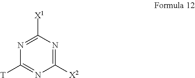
N1=C([X1])N=C([X2])N=C1[T]
